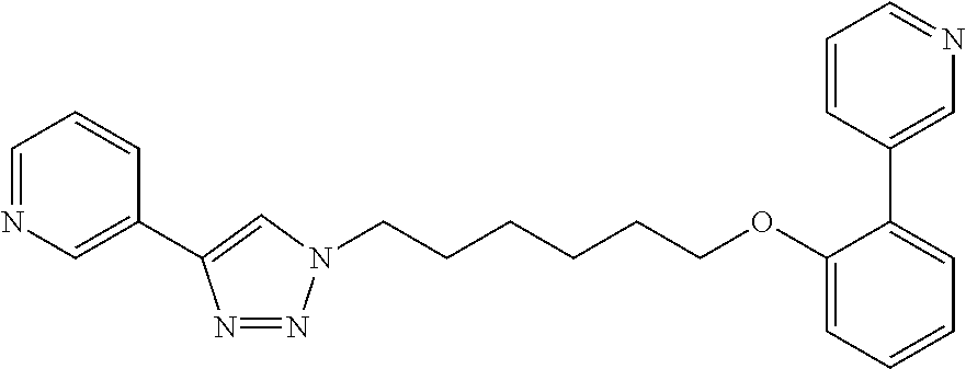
C1(C2=CN=CC=C2)=CC=CC=C1OCCCCCCN1N=NC(C2=CN=CC=C2)=C1
